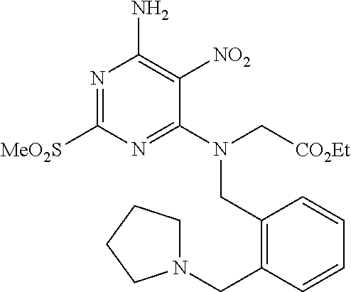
N1=C([MeO2S])N=C(N(C[CO2Et])CC2=C(CN3CCCC3)C=CC=C2)C([NO2])=C1N
